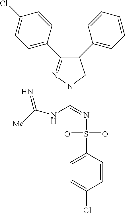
C1(C2=CC=CC=C2)C(C2=CC=C(Cl)C=C2)=NN(C(=NS(=O)(=O)C2=CC=C(Cl)C=C2)NC([Me])=N)C1
